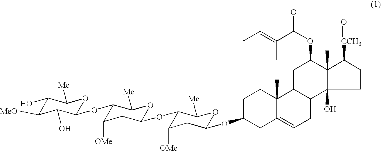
C1(O)C([MeO])C(O)C(OC2C([OMe])CC(OC3C([OMe])CC(OC4CC5=CCC6C(C5(C)CC4)CC(OC(O)C(=CC)C)C4(C)C([CCH3]=O)CCC64O)OC3[Me])OC2[Me])OC1[Me]
